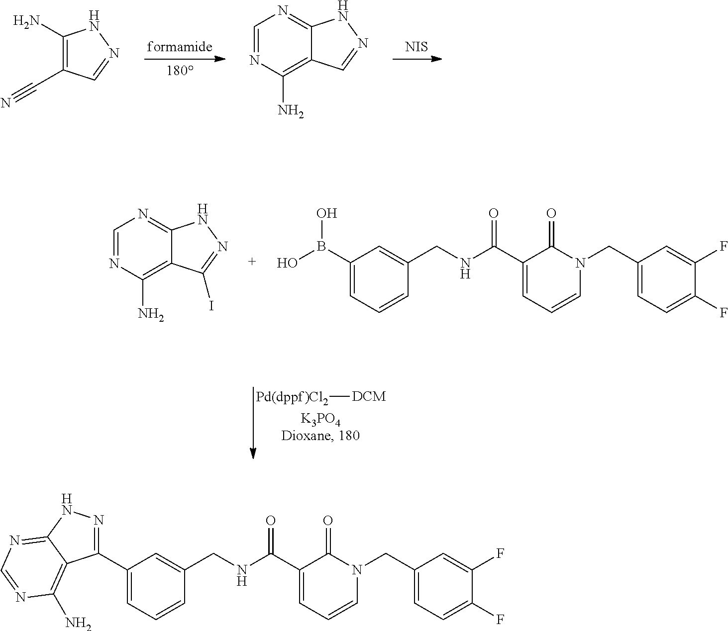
C1=NC(N)=C2C(=N1)NN=C2.C1(C#N)=C(N)NN=C1.[NIS].[Pd(dppf)Cl2][DCM].B(C1=CC=CC(CNC(C2=CC=CN(CC3=CC=C(F)C(F)=C3)C2=O)=O)=C1)(O)O.C1=NC(N)=C2C(=N1)NN=C2I.C1(C2=CC=CC(CNC(C3=CC=CN(CC4=CC=C(F)C(F)=C4)C3=O)=O)=C2)=NNC2=NC=NC(N)=C12
